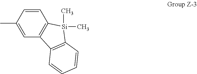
C1=CC(C)=CC2=C1[Si](C)(C)C1=C2C=CC=C1
